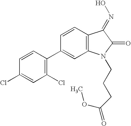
C1=CC2=C(C=C1C1=C(Cl)C=C(Cl)C=C1)N(CCCC(=O)OC)C(=O)C2=NO
